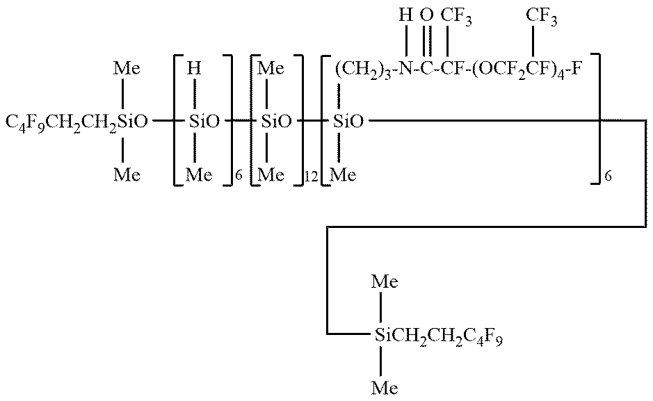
[C4F9CH2CH2SiO]([SiO]([Me])([H])[SiO]([Me])([Me])[SiO]([Me])([(CH2)3-N-C-CF-(OCF2CF)4-F]([CF3])([CF3])(=O)[H])CCCC[SiCH2CH2C4F9]([Me])[Me])([Me])[Me]
